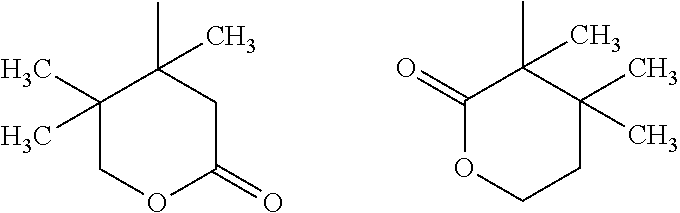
C1(C)(C)COC(=O)CC1(C)C.C1(=O)OCCC(C)(C)C1(C)C
